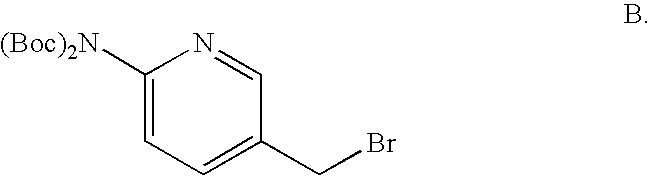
C1([(Boc)2N])=CC=C(CBr)C=N1
